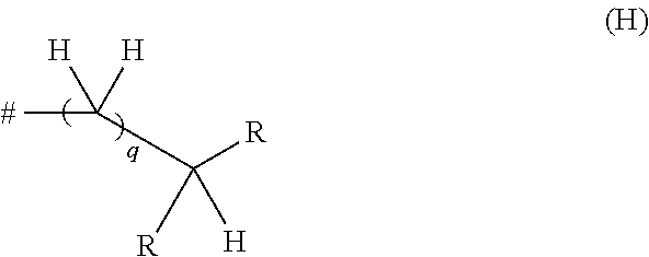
C([R])(C(C)([H])[H])([R])[H]
